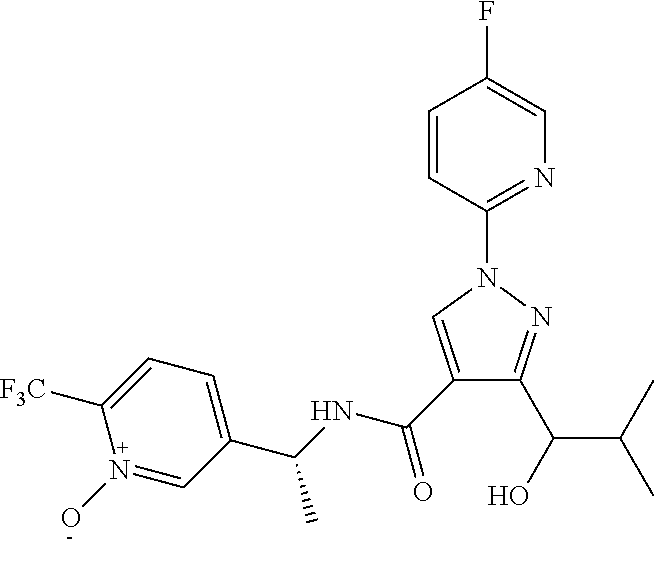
C1=CC(N2C=C(C(NC(C3=CC=C([F3C])N(O)=C3)C)=O)C(C(C(C)C)O)=N2)=NC=C1F
